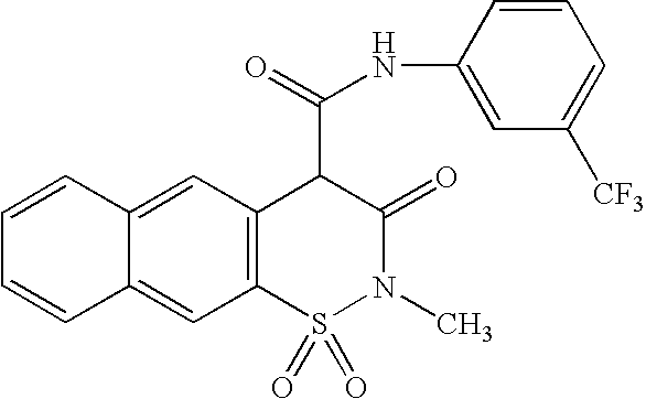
C1=CC2=CC3=C(C=C2C=C1)S(=O)(=O)N(C)C(=O)C3C(NC1=CC([CF3])=CC=C1)=O
